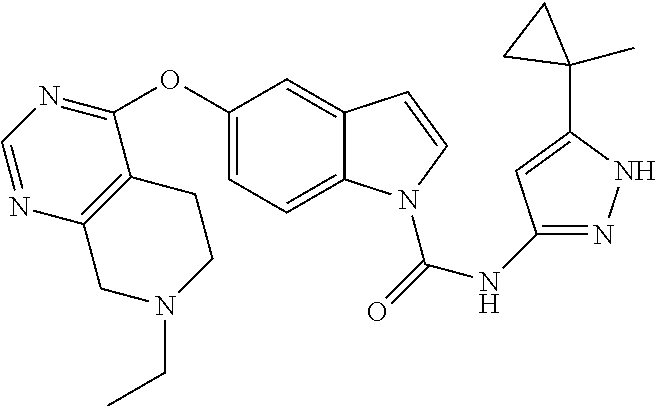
C12=C(C(OC3=CC=C4C(=C3)C=CN4C(=O)NC3=NNC(C4(C)CC4)=C3)=NC=N1)CCN(CC)C2
